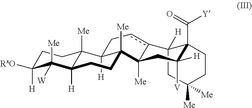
C1C([H])([RxO])C([Me])([W])C2([H])C([Me])(C1)C1([H])C([Me])(C3([Me])c(cC1)C1([H])C(C(=O)[Y])(CCC([Me])([Me])C1)C([H])([V])C3)CC2
